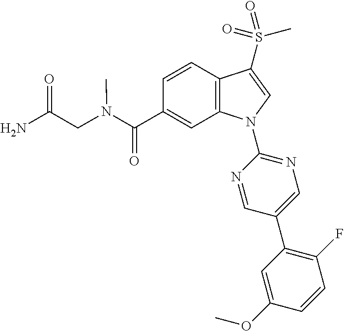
C(C1=CC2=C(C=C1)C(S(C)(=O)=O)=CN2C1=NC=C(C2=C(F)C=CC(OC)=C2)C=N1)(=O)N(C)CC(=O)N
